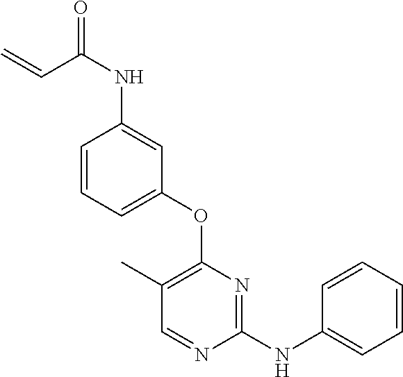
N(C1=NC(OC2=CC=CC(NC(C=C)=O)=C2)=C(C)C=N1)C1=CC=CC=C1
